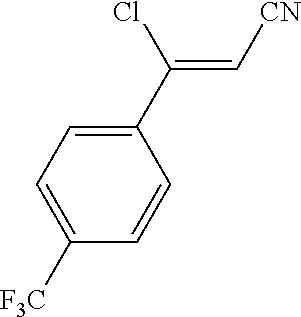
C1(C(Cl)=C[CN])=CC=C([F3C])C=C1
